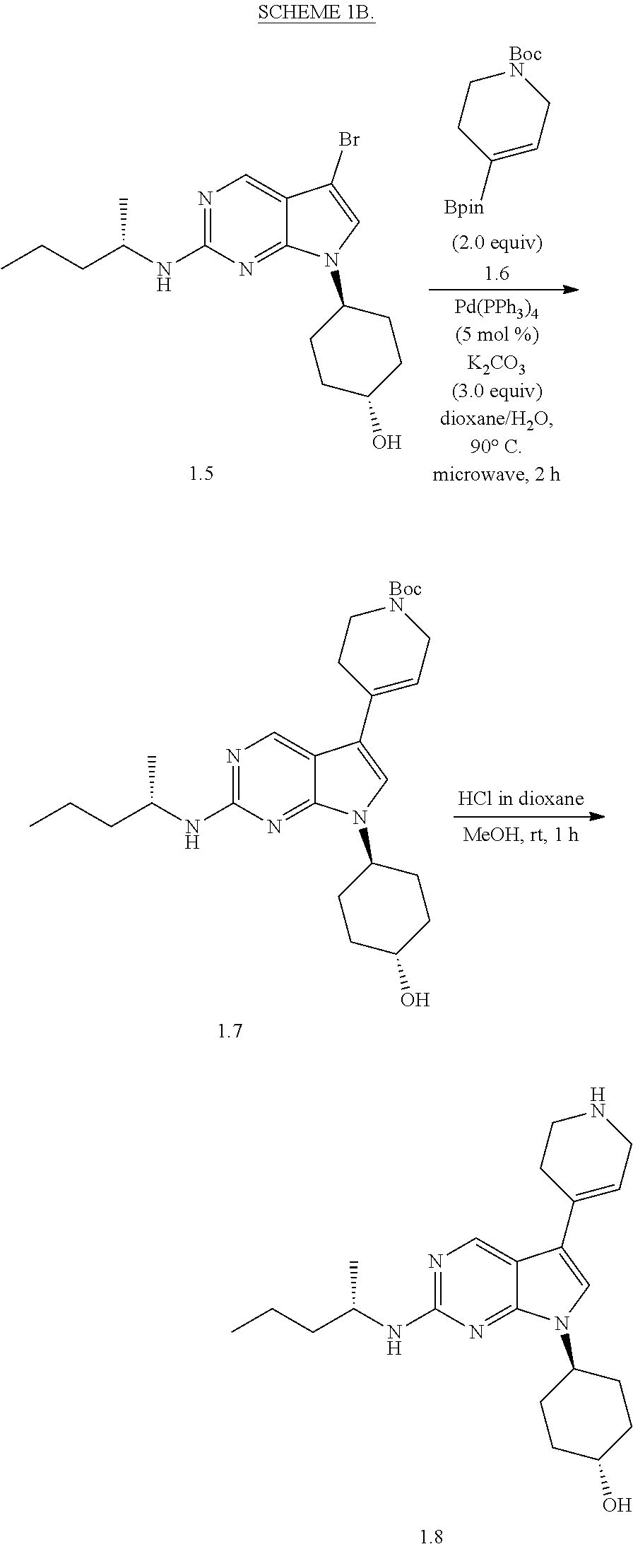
C1[BocN]CC=C([Bpin])C1.CCCC(NC1=NC=C2C(=N1)N(C1CCC(O)CC1)C=C2Br)C.CCCC(NC1=NC=C2C(=N1)N(C1CCC(O)CC1)C=C2C1=CC[BocN]CC1)C.CCCC(NC1=NC=C2C(=N1)N(C1CCC(O)CC1)C=C2C1=CCNCC1)C
